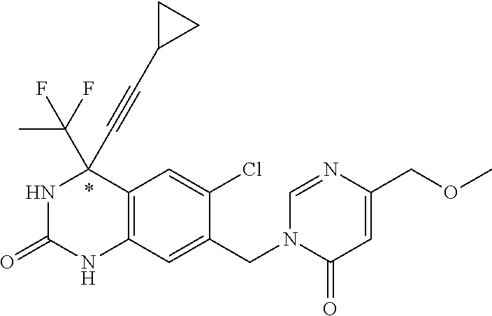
N1C(=O)NC2=C(C1(C#CC1CC1)C(F)(C)F)C=C(Cl)C(CN1C(=O)C=C(COC)N=C1)=C2
